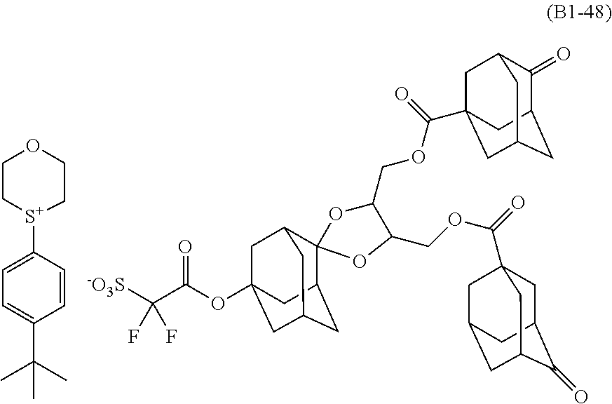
C1C[S+](C2=CC=C(C(C)(C)C)C=C2)CCO1.[-O3S]C(C(OC12CC3CC(CC(C1)C31OC(COC(=O)C34CC5C(=O)C(CC(C3)C5)C4)C(COC(=O)C34CC5C(=O)C(CC(C3)C5)C4)O1)C2)=O)(F)F
